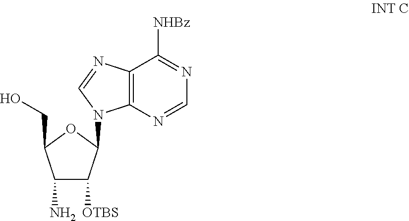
C1(N)C([OTBS])C(N2C3=C(C([NHBz])=NC=N3)N=C2)OC1CO
